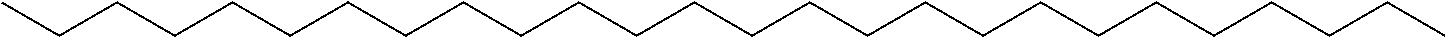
C(CCCCCCCCCCCCCCCCCCCCCCCC)C
